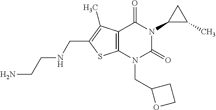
C12=C(N(CC3OCC3)C(=O)N(C3C(C)C3)C1=O)SC(CNCCN)=C2C
